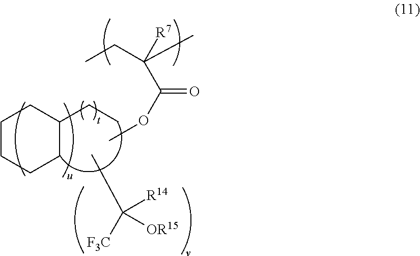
CCC(C)([R7])C(OC)=O.C1CCCC(CC)C1.CC([F3C])([R14])[OR15]
